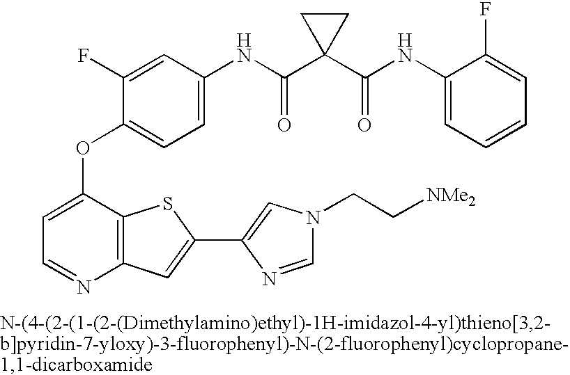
C1=C(OC2=CC=C(NC(=O)C3(C(NC4=CC=CC=C4F)=O)CC3)C=C2F)C2=C(N=C1)C=C(C1=CN(CC[NMe2])C=N1)S2
